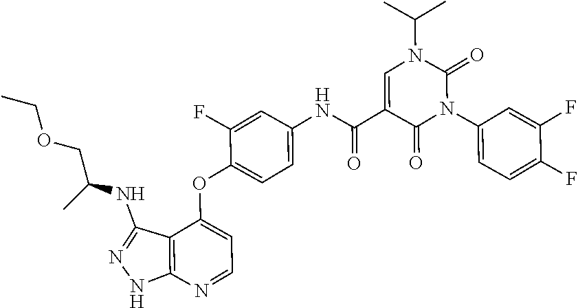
CC(C)N1C=C(C(=O)NC2=CC=C(OC3=CC=NC4=C3C(NC(COCC)C)=NN4)C(F)=C2)C(=O)N(C2=CC=C(F)C(F)=C2)C1=O
